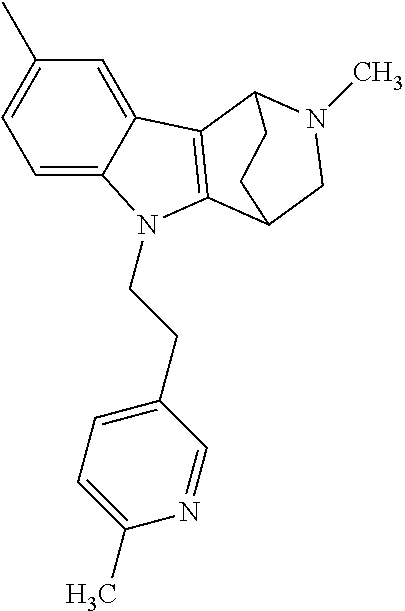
C1=C2C(=CC(C)=C1)C1=C(N2CCC2=CC=C(C)N=C2)C2CN(C)C1CC2
